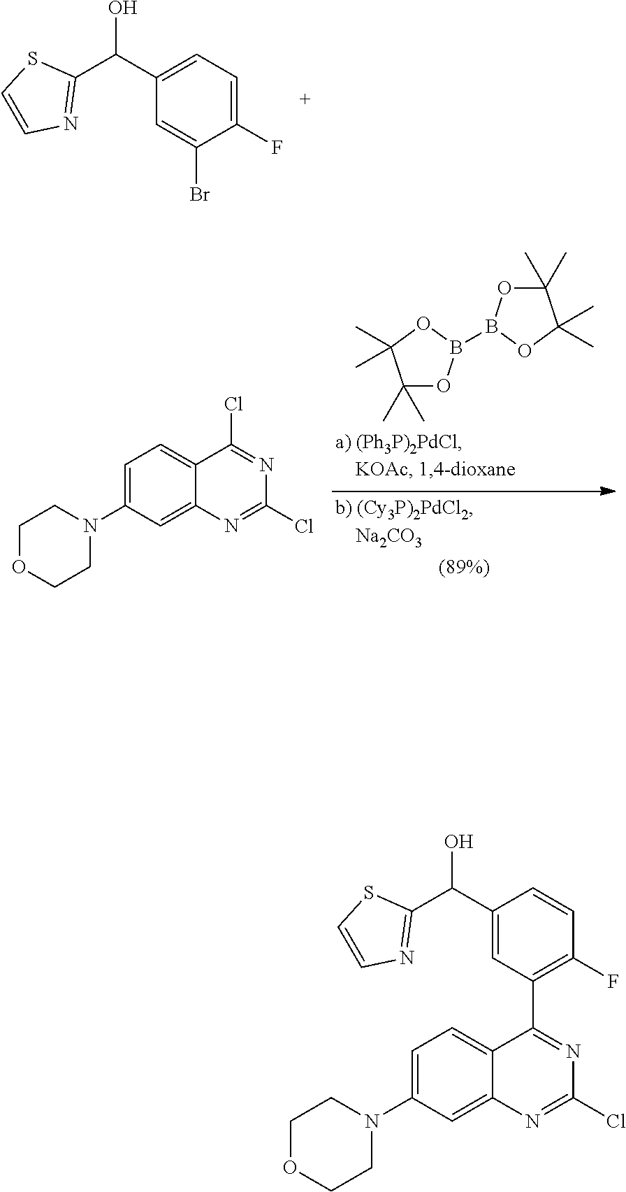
C1(C(C2=CC(C3=NC(Cl)=NC4=CC(N5CCOCC5)=CC=C43)=C(F)C=C2)O)=NC=CS1.C1(C(C2=CC=C(F)C(Br)=C2)O)=NC=CS1.C1(C)(C)OB(B2OC(C)(C)C(C)(C)O2)OC1(C)C.C1=C(N2CCOCC2)C=C2C(=C1)C(Cl)=NC(Cl)=N2
